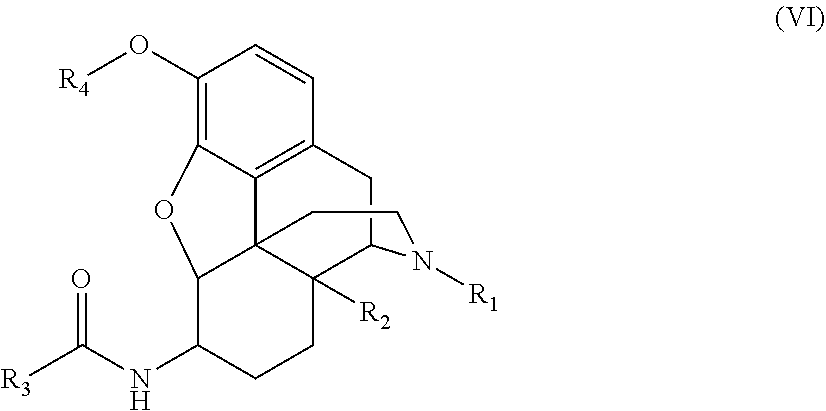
C1(O[R4])=C2C3=C(C=C1)CC1C4([R2])C3(C(C(NC([R3])=O)CC4)O2)CCN1[R1]
